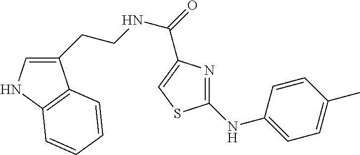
C1(CCNC(=O)C2=CSC(NC3=CC=C(C)C=C3)=N2)=CNC2=C1C=CC=C2
